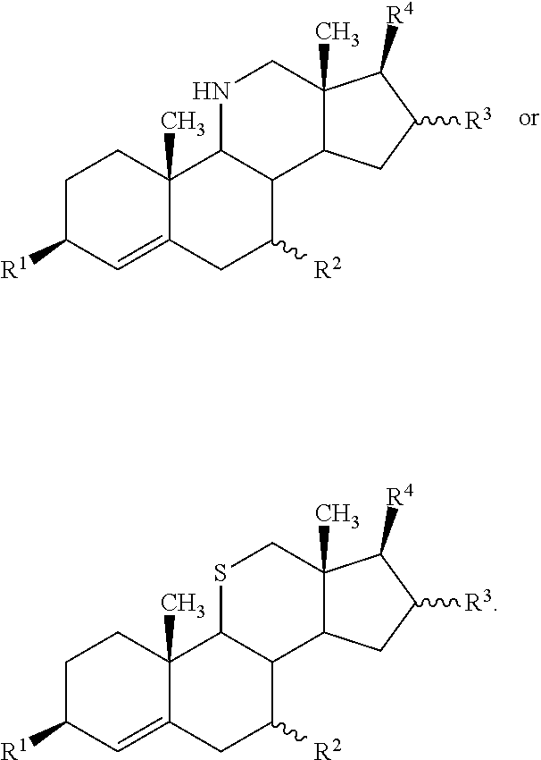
C1C([R1])C=C2C(C)(C1)C1C(C([R2])C2)C2C(C)(CN1)C([R4])C([R3])C2.C1C([R1])C=C2C(C)(C1)C1C(C([R2])C2)C2C(C)(CS1)C([R4])C([R3])C2
